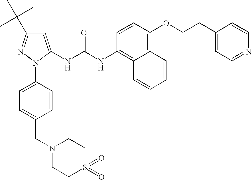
C1=C(NC(NC2=C3C(=C(OCCC4=CC=NC=C4)C=C2)C=CC=C3)=O)N(C2=CC=C(CN3CCS(=O)(=O)CC3)C=C2)N=C1C(C)(C)C
